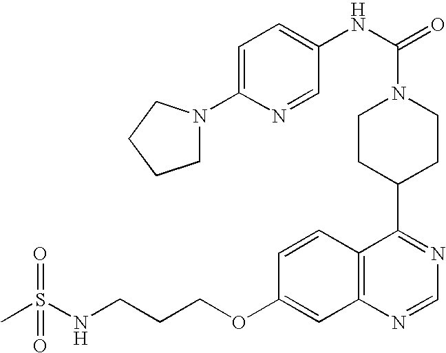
C1=C(N2CCCC2)N=CC(NC(=O)N2CCC(C3=NC=NC4=C3C=CC(OCCCNS(C)(=O)=O)=C4)CC2)=C1
